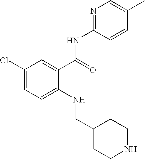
C1(Cl)=CC=C(NCC2CCNCC2)C(C(NC2=NC=C(C)C=C2)=O)=C1
